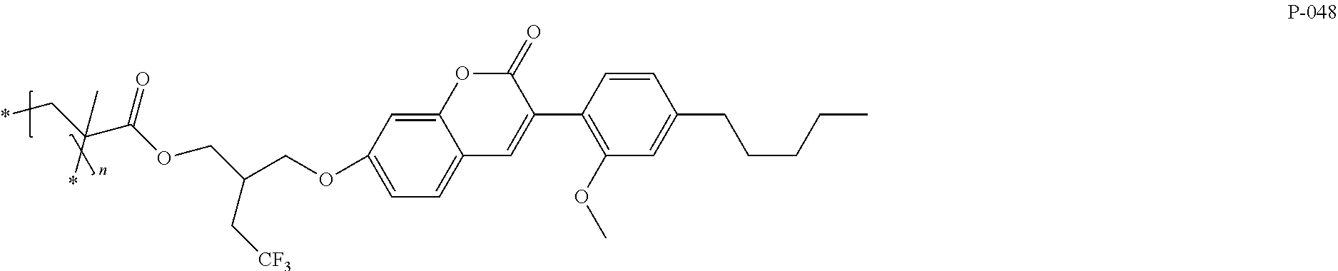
C12=CC(OCC(COC(C(C*)(*)C)=O)C[CF3])=CC=C1C=C(C1=C(OC)C=C(CCCCC)C=C1)C(=O)O2
